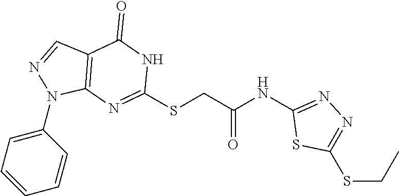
C1(N2C3=C(C=N2)C(=O)NC(SCC(NC2=NN=C(SCC)S2)=O)=N3)=CC=CC=C1
